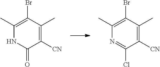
C1(Br)=C(C)NC(=O)C([CN])=C1C.C1(Br)=C(C)N=C(Cl)C([CN])=C1C
